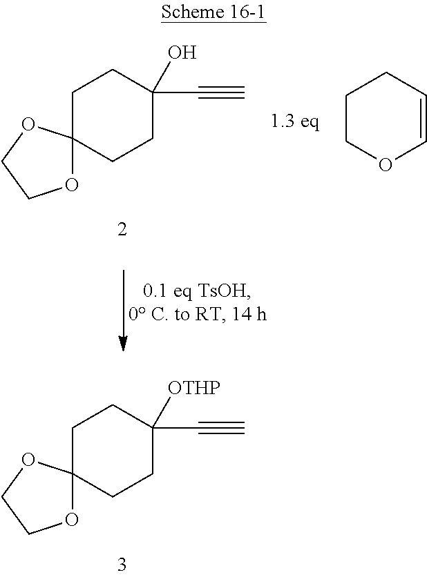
C1C2(CCC(C#C)([OTHP])C1)OCCO2.C1C2(CCC(C#C)(O)C1)OCCO2.C1COC=CC1
